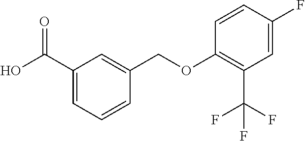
C1(C(O)=O)=CC=CC(COC2=C(C(F)(F)F)C=C(F)C=C2)=C1
